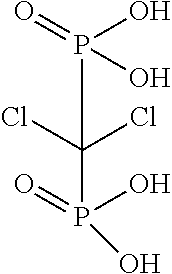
P(C(Cl)(Cl)P(O)(=O)O)(=O)(O)O
